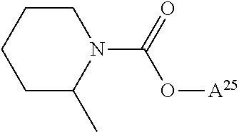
O([A25])C(N1CCCCC1C)=O
